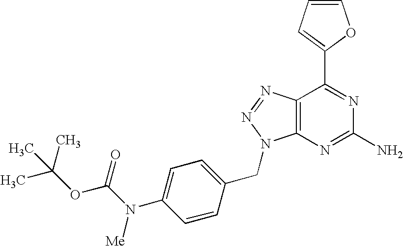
C1=CC=C(C2=NC(N)=NC3=C2N=NN3CC2=CC=C(N(C(=O)OC(C)(C)C)[Me])C=C2)O1
